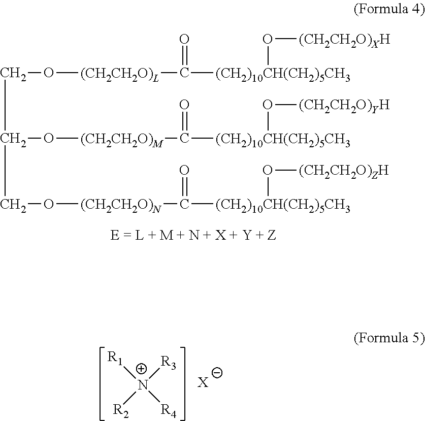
C(C(CO[(CH2CH2O)N]C(=O)[(CH2)10CH(CH2)5CH3]O[(CH2CH2O)ZH])O[(CH2CH2O)M]C(=O)[(CH2)10CH(CH2)5CH3]O[(CH2CH2O)YH])O[(CH2CH2O)L]C(=O)[(CH2)10CH(CH2)5CH3]O[(CH2CH2O)XH].[R1][N+]([R4])([R3])[R2].[X]
